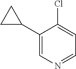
C1(C2CC2)=CN=CC=C1Cl
